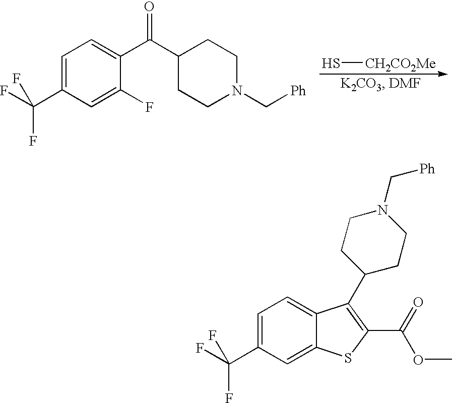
C1=C(C(F)(F)F)C=C(F)C(C(C2CCN(C[Ph])CC2)=O)=C1.S[CH2CO2Me].C1=C(C(F)(F)F)C=C2C(=C1)C(C1CCN(C[Ph])CC1)=C(C(=O)OC)S2
